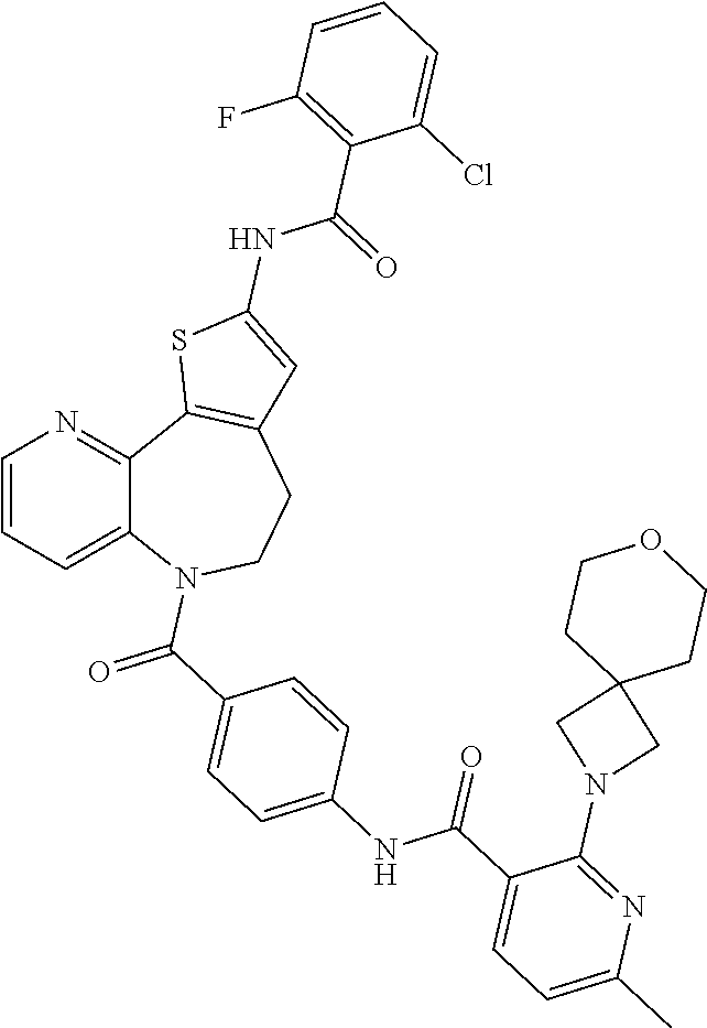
C12=CC=CN=C1C1=C(CCN2C(=O)C2=CC=C(NC(C3=CC=C(C)N=C3N3CC4(C3)CCOCC4)=O)C=C2)C=C(NC(=O)C2=C(F)C=CC=C2Cl)S1
